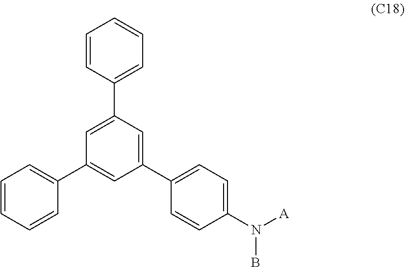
C1(C2=CC=C(N([A])B)C=C2)=CC(C2=CC=CC=C2)=CC(C2=CC=CC=C2)=C1
